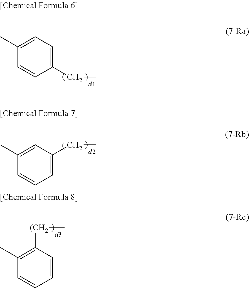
C1(CC)=CC=C(C)C=C1.C1=C(CC)C=C(C)C=C1.C1=CC([(CH2]C)=C(C)C=C1
